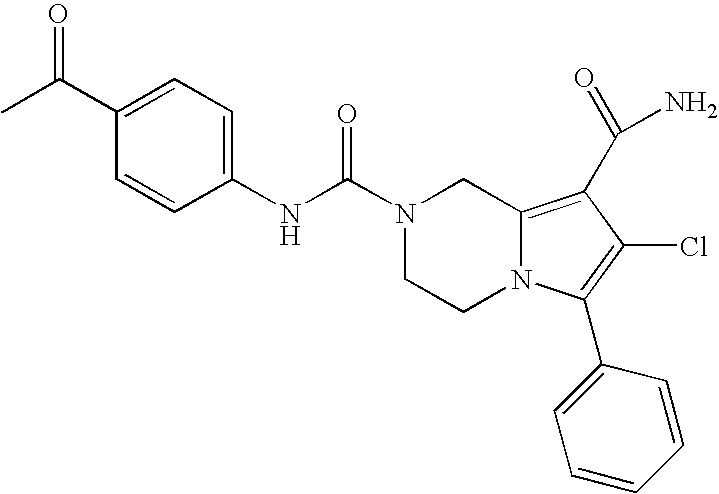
C1(C(C)=O)=CC=C(NC(=O)N2CCN3C(=C(C(N)=O)C(Cl)=C3C3=CC=CC=C3)C2)C=C1
